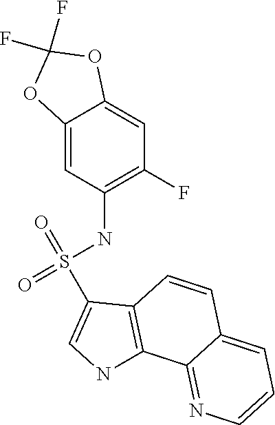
C12=CC(NS(=O)(=O)C3=CNC4=C3C=CC3=CC=CN=C43)=C(F)C=C1OC(F)(F)O2
